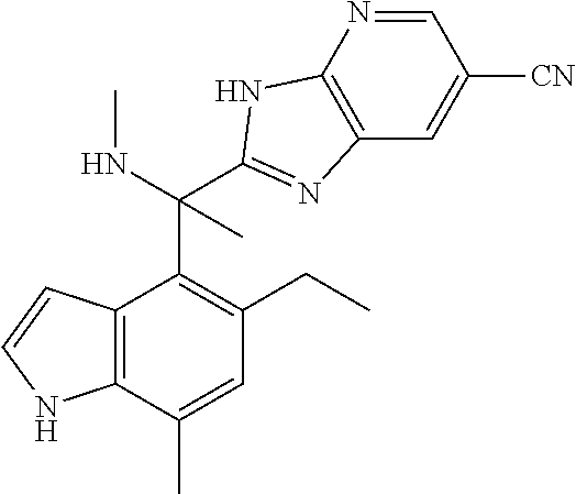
C12=C(C(C)=CC(CC)=C1C(C1=NC3=C(N=CC([CN])=C3)N1)(NC)C)NC=C2
